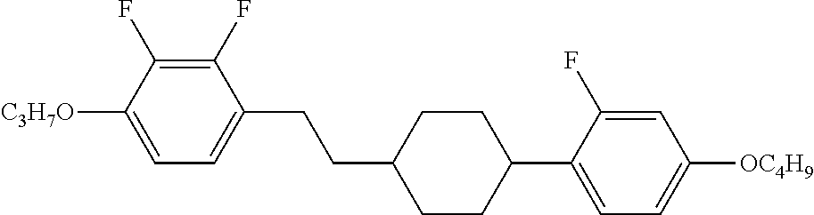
C1(F)=C(F)C([C3H7O])=CC=C1CCC1CCC(C2=CC=C([OC4H9])C=C2F)CC1
